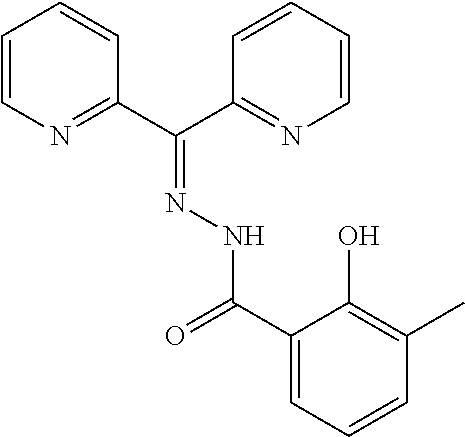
C1=CN=C(C(C2=NC=CC=C2)=NNC(=O)C2=CC=CC(C)=C2O)C=C1
